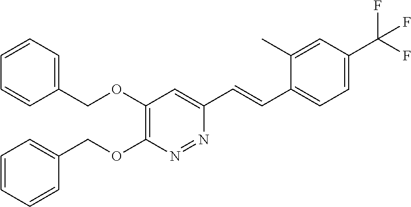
C1(OCC2=CC=CC=C2)=C(OCC2=CC=CC=C2)N=NC(C=CC2=CC=C(C(F)(F)F)C=C2C)=C1
